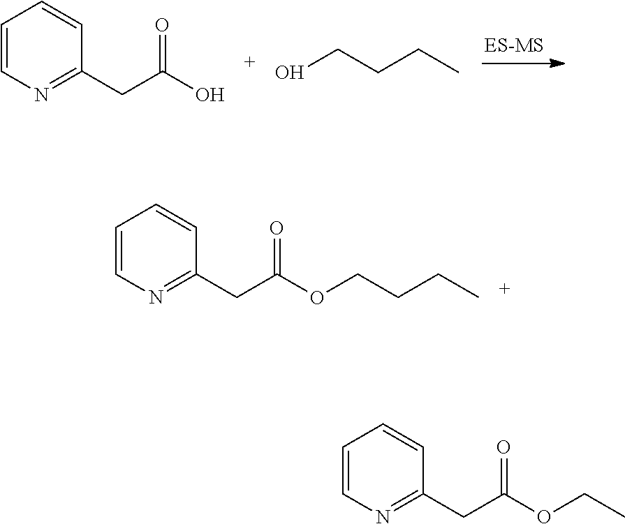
C1=CN=C(CC(OCCCC)=O)C=C1.C1=CN=C(CC(O)=O)C=C1.OCCCC.C1=CN=C(CC(OCC)=O)C=C1
